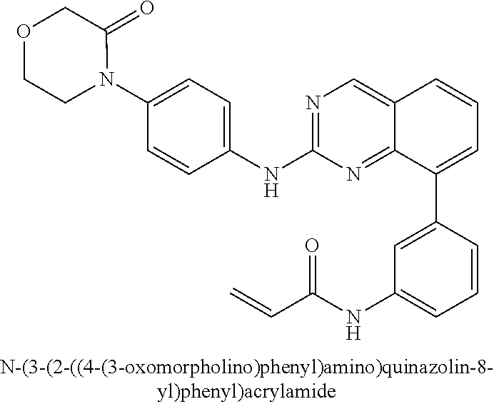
N1=C(NC2=CC=C(N3CCOCC3=O)C=C2)N=C2C(=C1)C=CC=C2C1=CC(NC(C=C)=O)=CC=C1
